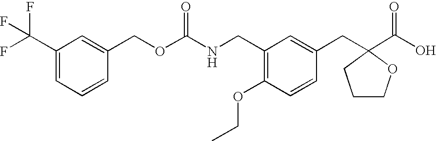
C1(C(F)(F)F)=CC=CC(COC(NCC2=C(OCC)C=CC(CC3(C(=O)O)OCCC3)=C2)=O)=C1
